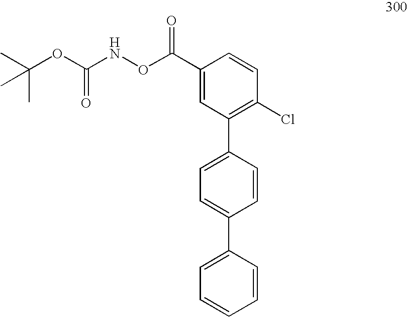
C1(C(ONC(OC(C)(C)C)=O)=O)=CC(C2=CC=C(C3=CC=CC=C3)C=C2)=C(Cl)C=C1
